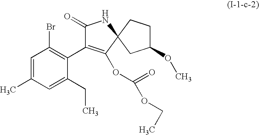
C1=C(C)C=C(CC)C(C2=C(OC(=O)OCC)C3(NC2=O)CCC(OC)C3)=C1Br
